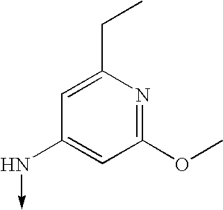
C1=C(CC)N=C(OC)C=C1N->C
